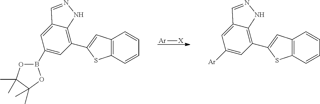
[Ar][X].C12=C(C=CC=C1)SC(C1=C3C(=CC(B4OC(C)(C)C(C)(C)O4)=C1)C=NN3)=C2.C12=C(C=CC=C1)SC(C1=C3C(=CC([Ar])=C1)C=NN3)=C2
